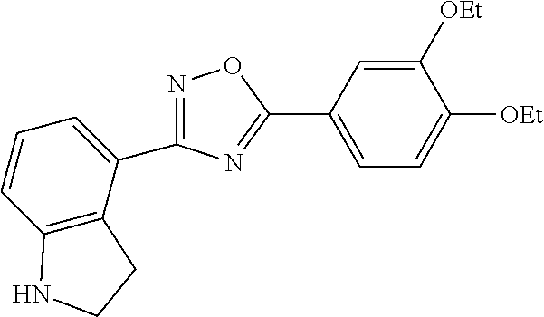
N1=C(C2=CC=CC3=C2CCN3)N=C(C2=CC=C([OEt])C([OEt])=C2)O1
